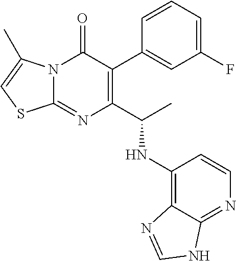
C1(C(C)NC2=C3C(=NC=C2)NC=N3)=C(C2=CC(F)=CC=C2)C(=O)N2C(=N1)SC=C2C
